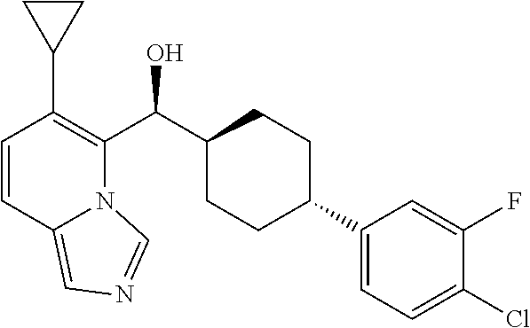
C1=CC2=CN=CN2C(C(C2CCC(C3=CC=C(Cl)C(F)=C3)CC2)O)=C1C1CC1
